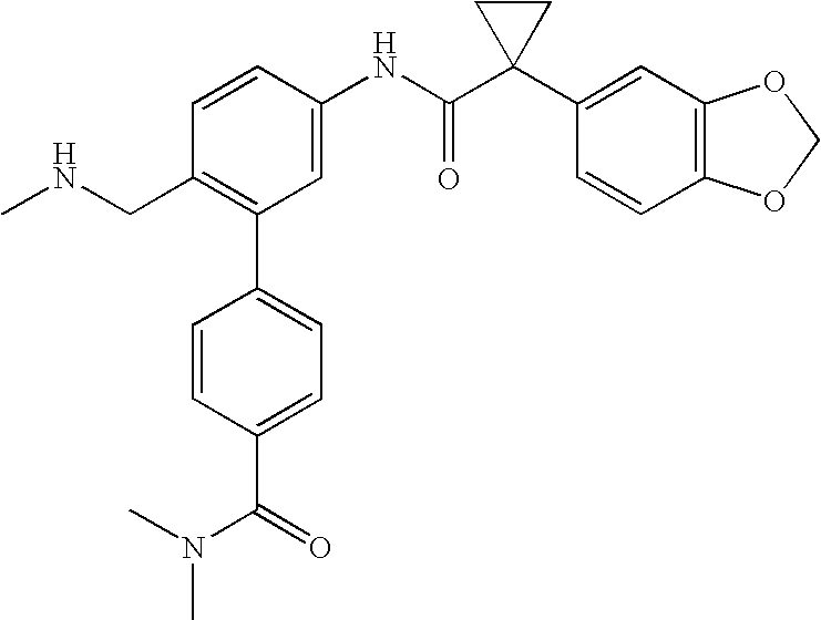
C1=CC(NC(C2(C3=CC4=C(C=C3)OCO4)CC2)=O)=CC(C2=CC=C(C(N(C)C)=O)C=C2)=C1CNC
